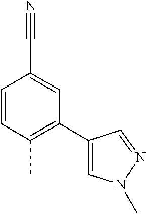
C1=CC(C)=C(C2=CN(C)N=C2)C=C1C#N
